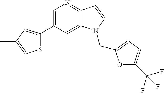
C1=C(C2=CC(C)=CS2)C=C2C(=N1)C=CN2CC1=CC=C(C(F)(F)F)O1
